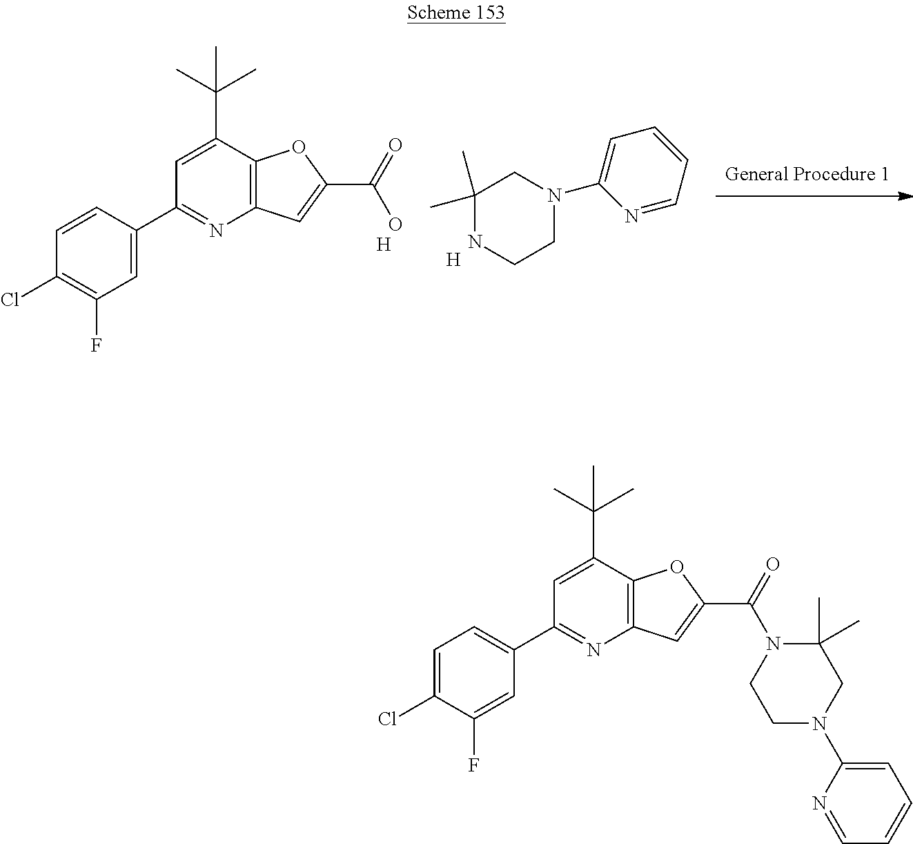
C1(C)(C)NCCN(C2=CC=CC=N2)C1.[H].C1(C2=CC(F)=C(Cl)C=C2)=NC2=C(C(C(C)(C)C)=C1)OC(C(O)=O)=C2.[H].C1(C2=CC=C(Cl)C(F)=C2)=NC2=C(C(C(C)(C)C)=C1)OC(C(N1CCN(C3=CC=CC=N3)CC1(C)C)=O)=C2
